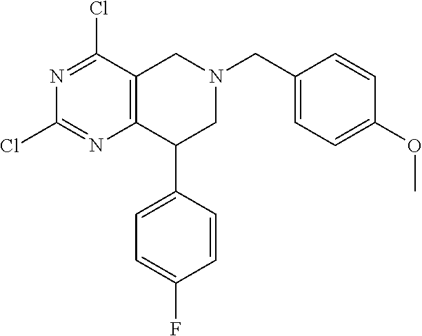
C12=C(CN(CC3=CC=C(OC)C=C3)CC1C1=CC=C(F)C=C1)C(Cl)=NC(Cl)=N2
